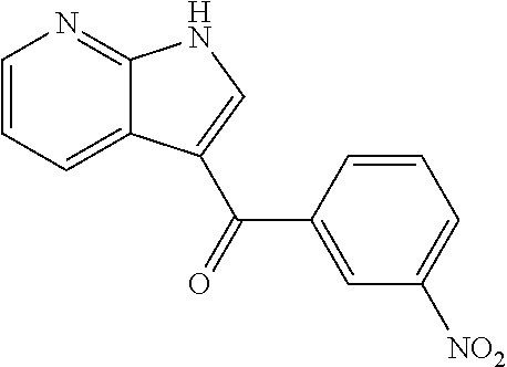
C1=CC=C2C(=N1)NC=C2C(=O)C1=CC([NO2])=CC=C1
